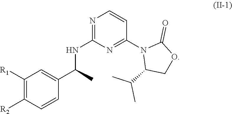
C1([R1])=C([R2])C=CC(C(C)NC2=NC=CC(N3C(C(C)C)COC3=O)=N2)=C1
